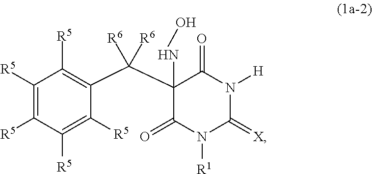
C1(NO)(C([R6])([R6])C2=C([R5])C([R5])=C([R5])C([R5])=C2[R5])C(=O)N([R1])C(=[X])N([H])C1=O
